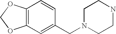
C12=C(C=C(CN3CCNCC3)C=C1)OCO2
